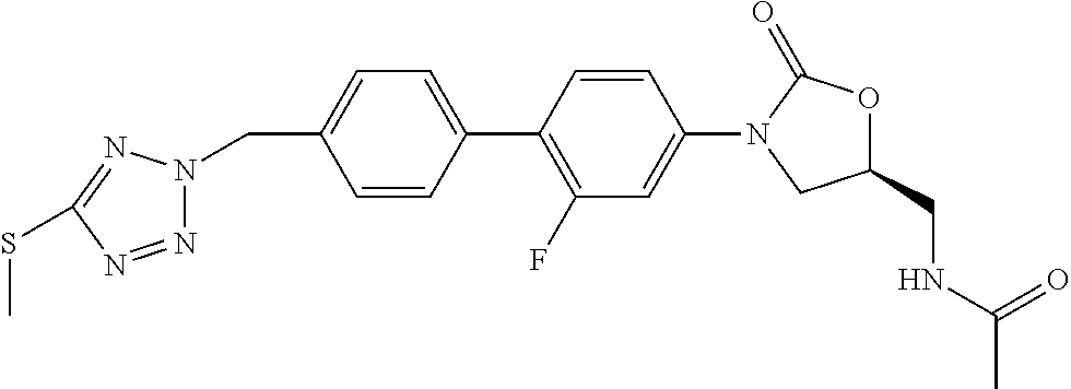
C1=CC(CN2N=NC(SC)=N2)=CC=C1C1=C(F)C=C(N2CC(CNC(C)=O)OC2=O)C=C1
